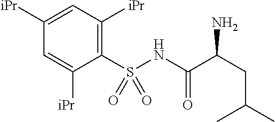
C1([iPr])=CC([iPr])=C(S(NC(C(CC(C)C)N)=O)(=O)=O)C([iPr])=C1
